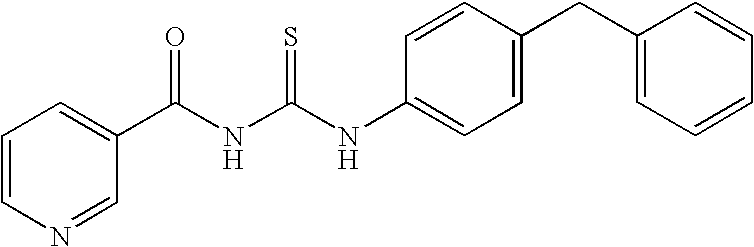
N(C(NC(C1=CC=CN=C1)=O)=S)C1=CC=C(CC2=CC=CC=C2)C=C1
